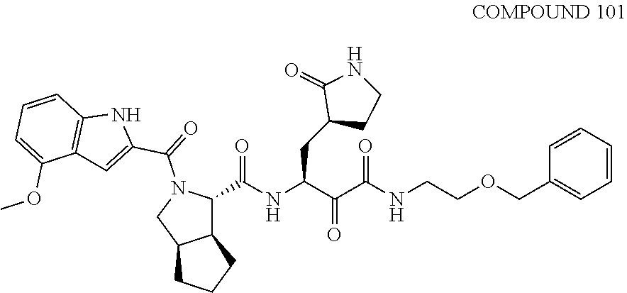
C1(C(NC(C(C(NCCOCC2=CC=CC=C2)=O)=O)CC2CCNC2=O)=O)N(C(C2=CC3=C(N2)C=CC=C3OC)=O)CC2C1CCC2
